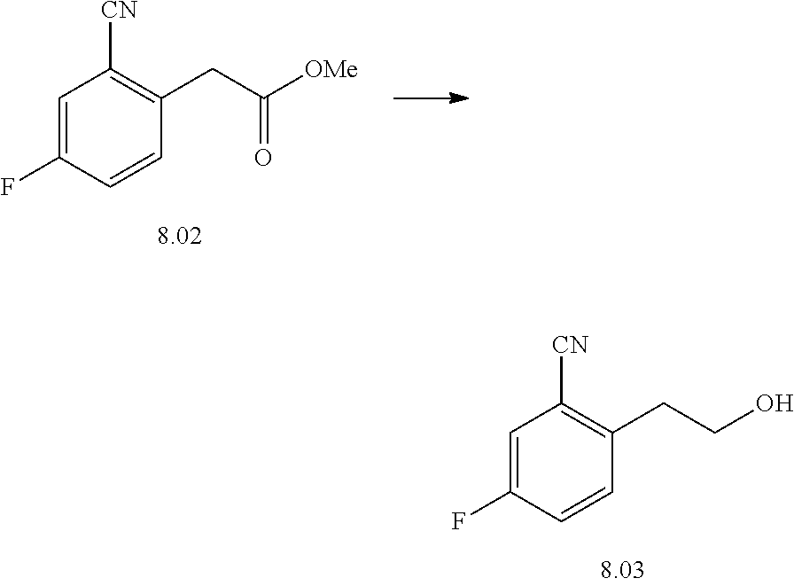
C1=C(F)C=CC(CCO)=C1[CN].C1=C(F)C=CC(CC([OMe])=O)=C1[CN]
